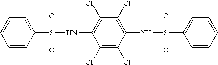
C1=CC(S(NC2=C(Cl)C(Cl)=C(NS(C3=CC=CC=C3)(=O)=O)C(Cl)=C2Cl)(=O)=O)=CC=C1
